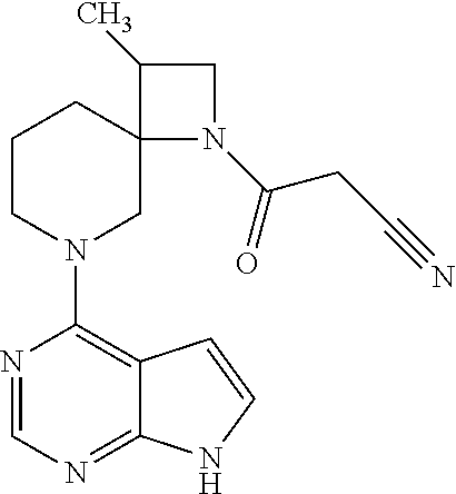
N1=CN=C2C(=C1N1CC3(CCC1)N(C(CC#N)=O)CC3C)C=CN2
